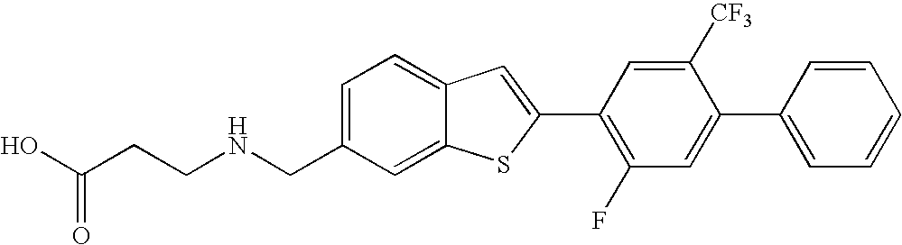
C1(CNCCC(O)=O)=CC=C2C(=C1)SC(C1=C(F)C=C(C3=CC=CC=C3)C([CF3])=C1)=C2
